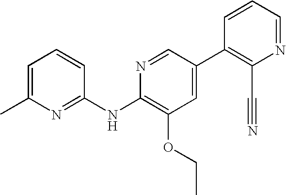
C1(C)=CC=CC(NC2=C(OCC)C=C(C3=C(C#N)N=CC=C3)C=N2)=N1
